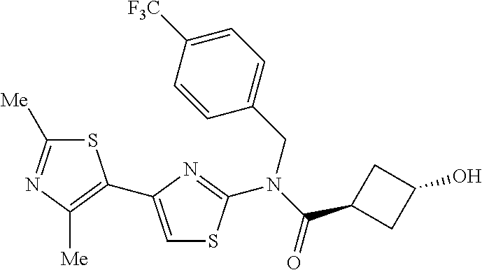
S1C([Me])=NC([Me])=C1C1=CSC(N(C(C2CC(O)C2)=O)CC2=CC=C([F3C])C=C2)=N1
